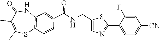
N1C(=O)C(C)=C(C)SC2=C1C=C(C(NCC1=CN=C(C3=CC=C([CN])C=C3F)S1)=O)C=C2
